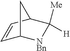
C1=CC2C([Me])([H])[NBn]C1C2
